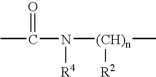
N([(CH)n](C)[R2])(C(C)=O)[R4]
